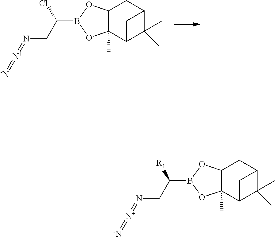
C12C(C)(C3C(C)(C)C(C1)C3)OB(C(Cl)CN=[N+]=[-N])O2.C12C(C)(C3C(C)(C)C(C1)C3)OB(C([R1])CN=[N+]=[-N])O2
